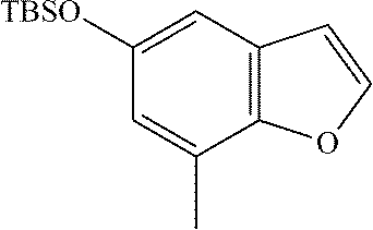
C12=C(C=C([TBSO])C=C1C)C=CO2
